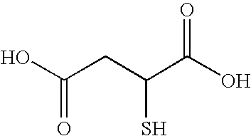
OC(CC(C(O)=O)S)=O
